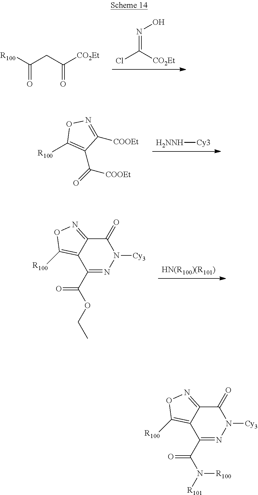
ClC([CO2Et])=NO.C(C(=O)[CO2Et])C([R100])=O.[H2NNH][Cy3].[R100]C1=C(C(=O)[COOEt])C([COOEt])=NO1.[HN(R100)(R101)].C1(C(=O)OCC)=NN([Cy3])C(=O)C2=NOC([R100])=C12.C1(C(=O)N([R101])[R100])=NN([Cy3])C(=O)C2=NOC([R100])=C12
